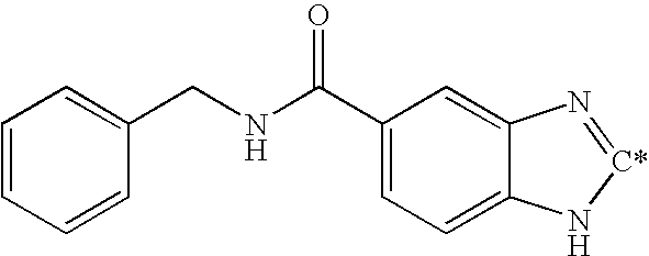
C1(C(NCC2=CC=CC=C2)=O)=CC=C2C(=C1)N=[C*]N2
